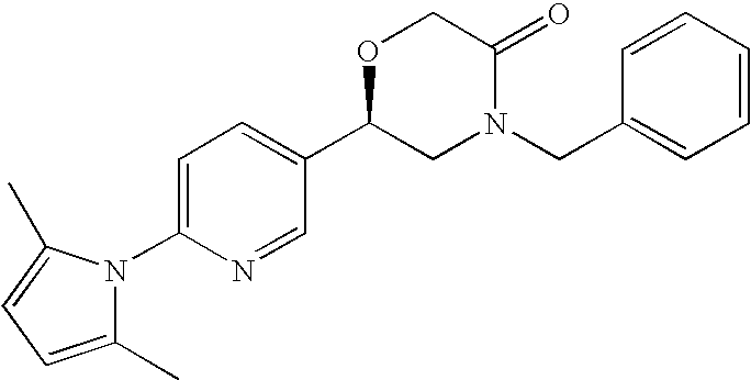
C1=C(N2C(C)=CC=C2C)N=CC(C2CN(CC3=CC=CC=C3)C(=O)CO2)=C1
